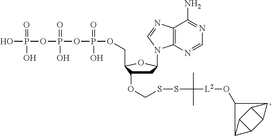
OP(=O)(O)OP(=O)(O)OP(=O)(O)OCC1C(OCSSC(C)([L2]OC2C3C4C5C(C43)C52)C)CC(N2C3=C(C(N)=NC=N3)N=C2)O1
